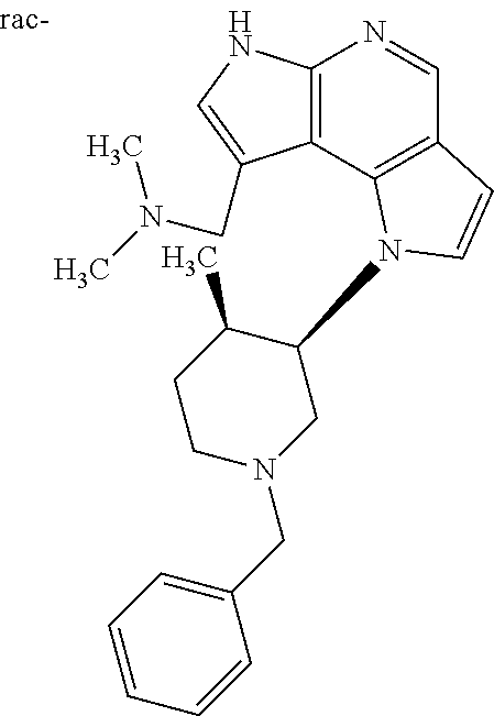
C12=C(NC=C1CN(C)C)N=CC1=C2N(C2C(C)CCN(CC3=CC=CC=C3)C2)C=C1
